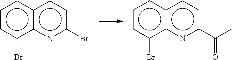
c1cc(Br)c2c(c1)ccc(Br)n2.c1cc(Br)c2c(c1)ccc(C(C)=O)n2
